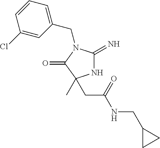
N1C(=N)N(CC2=CC=CC(Cl)=C2)C(=O)C1(C)CC(NCC1CC1)=O
